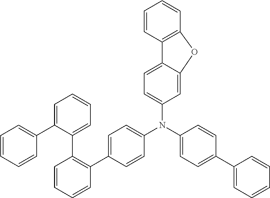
C1=CC2=C(C=C1)OC1=CC(N(C3=CC=C(C4=CC=CC=C4)C=C3)C3=CC=C(C4=C(C5=CC=CC=C5C5=CC=CC=C5)C=CC=C4)C=C3)=CC=C21
